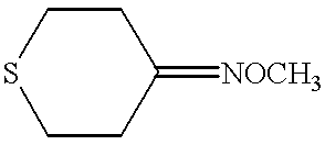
S1CCC(=[NOCH3])CC1
